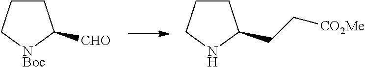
C1CC[NBoc]C1[CHO].C1CCNC1CC[CO2Me]
